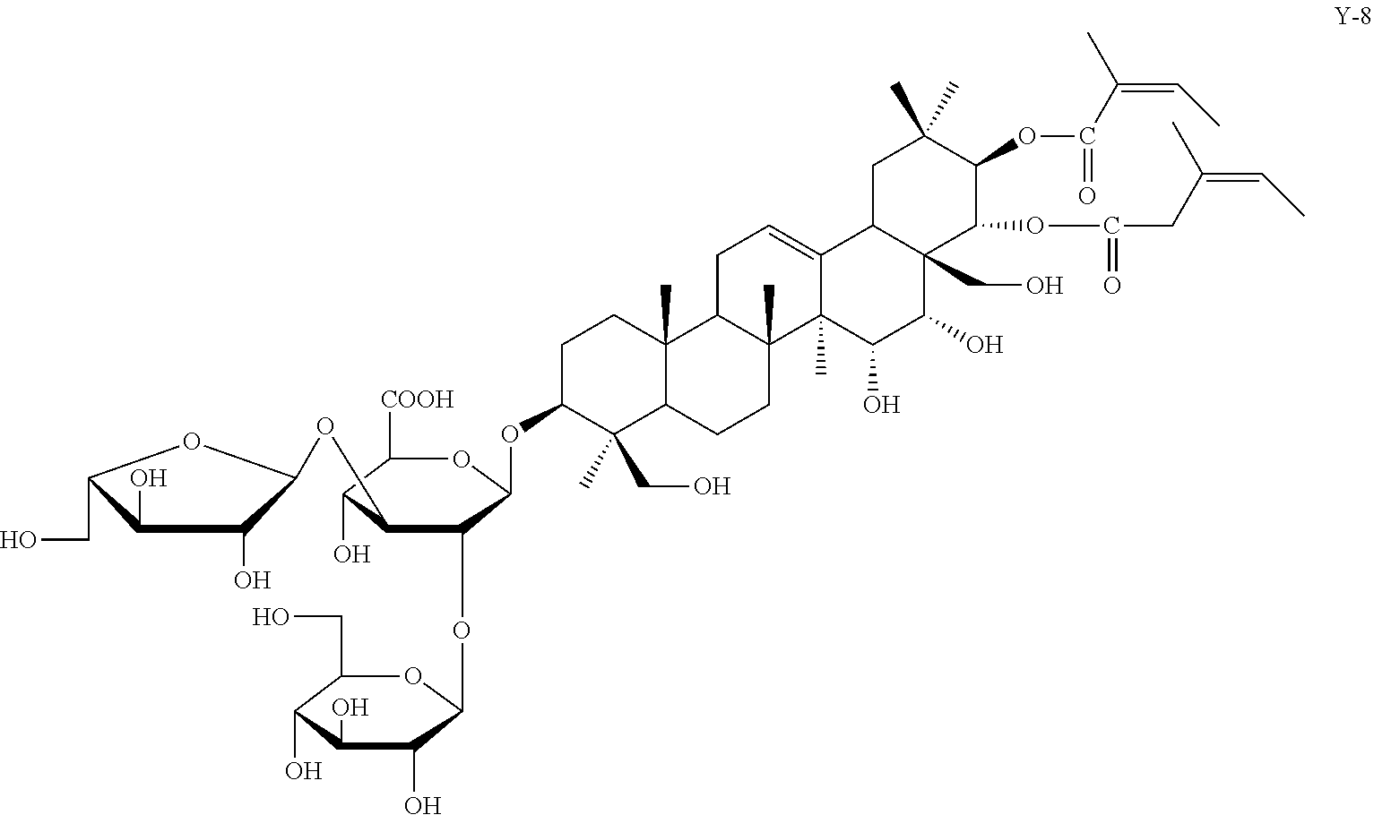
C1C(OC2C(OC3C(O)C(O)C(O)C(CO)O3)C(OC3C(O)C(O)C(CO)O3)C(O)C([COOH])O2)C(CO)(C)C2C(C)(C1)C1C(C)(CC2)C2(C)C(=CC1)C1C(CO)(C(O)C2O)C(OC(CC(C)=CC)=O)C(OC(C(C)=CC)=O)C(C)(C)C1
